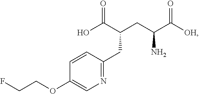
O=C(C(CC(C([OH])=O)N)CC1=NC=C(OCCF)C=C1)O
